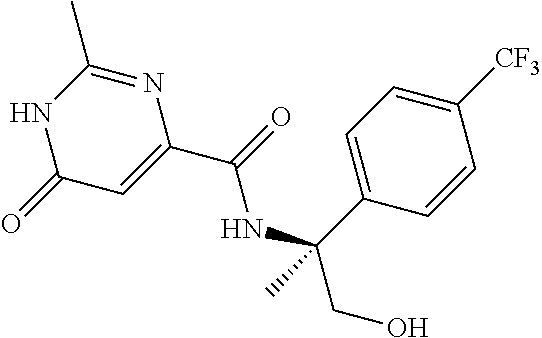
N1C(=O)C=C(C(=O)NC(C2=CC=C([CF3])C=C2)(CO)C)N=C1C
